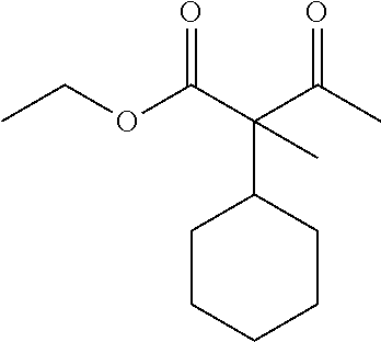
C1CCCCC1C(C(C)=O)(C)C(=O)OCC
